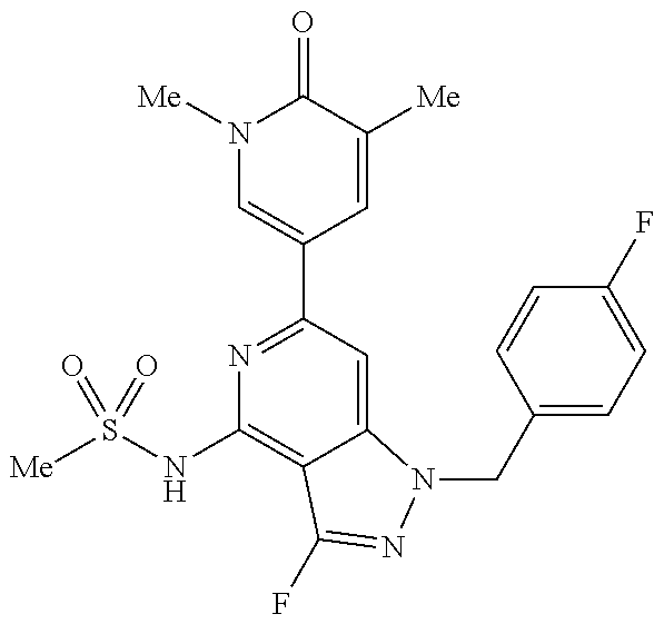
N1([Me])C=C(C2=NC(NS([Me])(=O)=O)=C3C(=C2)N(CC2=CC=C(F)C=C2)N=C3F)C=C([Me])C1=O
